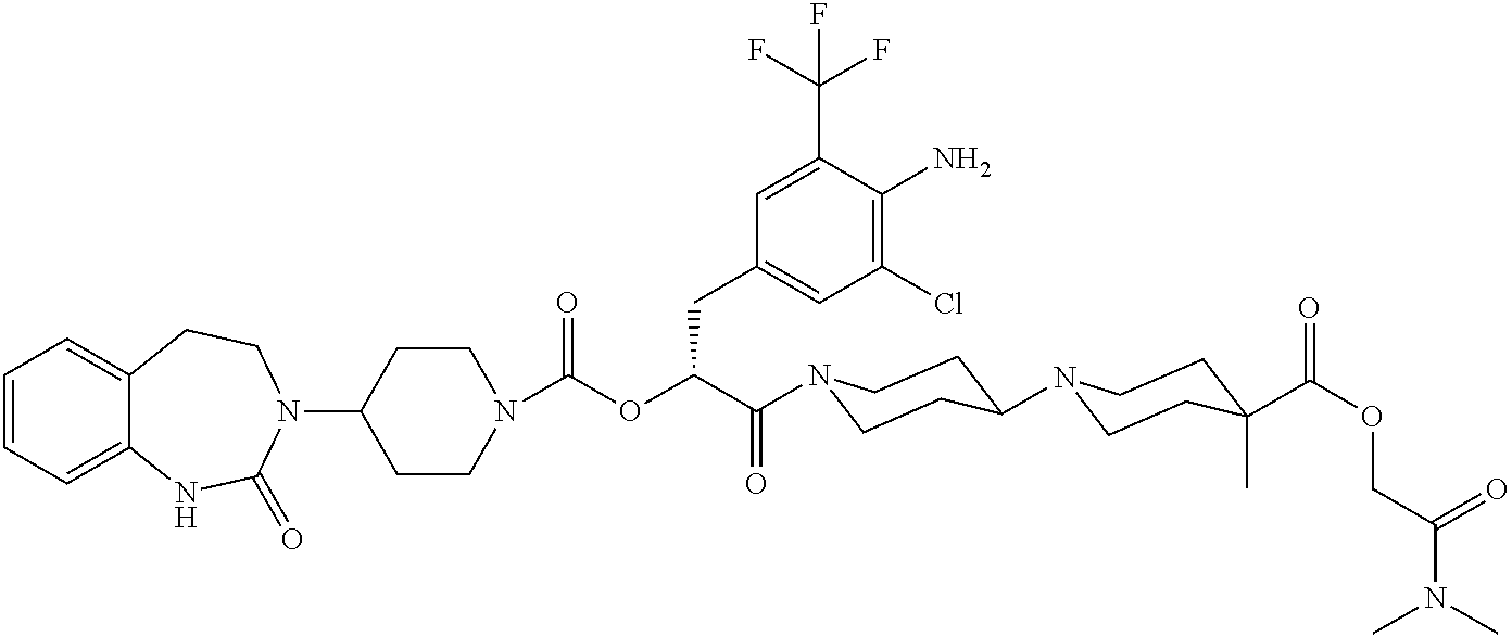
C1(N2CCC3=CC=CC=C3NC2=O)CCN(C(=O)OC(C(=O)N2CCC(N3CCC(C(OCC(N(C)C)=O)=O)(C)CC3)CC2)CC2=CC(Cl)=C(N)C(C(F)(F)F)=C2)CC1
